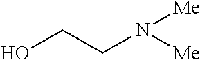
[Me]N(CCO)[Me]
